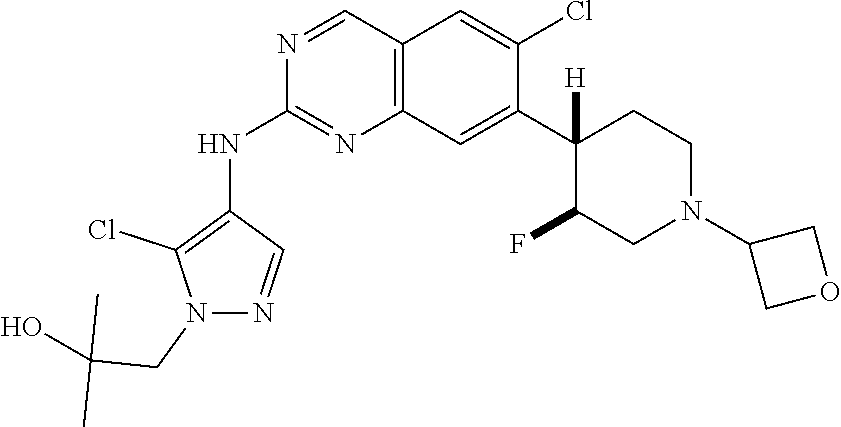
C12=C(C=C(C3([H])C(F)CN(C4COC4)CC3)C(Cl)=C1)N=C(NC1=C(Cl)N(CC(O)(C)C)N=C1)N=C2
